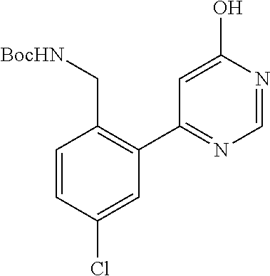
C1=NC(O)=CC(C2=C(C[BocHN])C=CC(Cl)=C2)=N1
